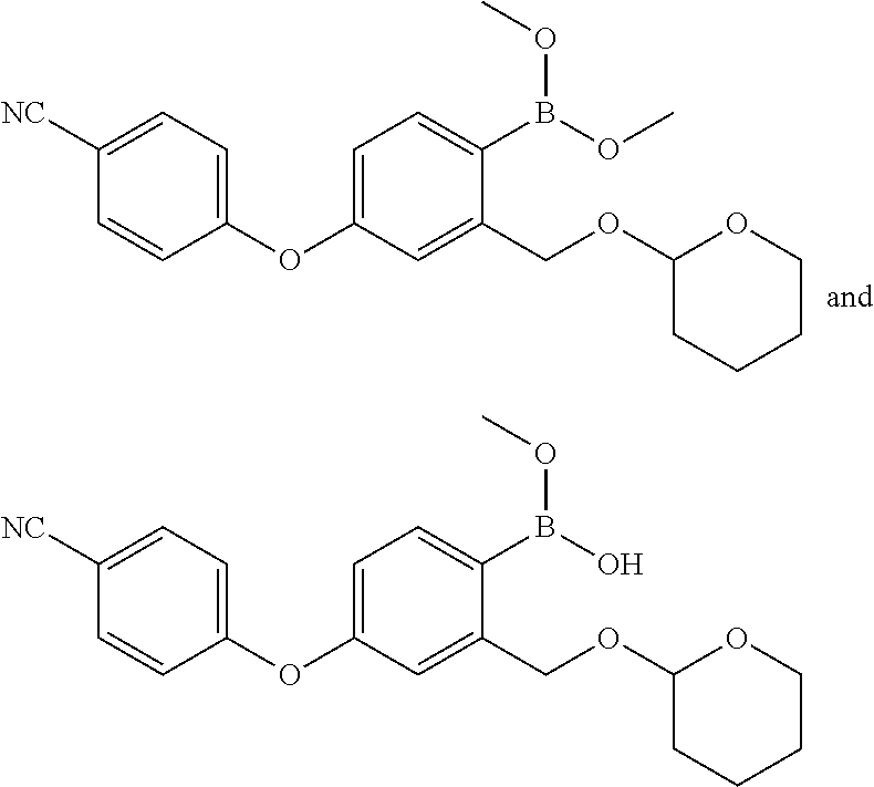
C1=C(OC2=CC=C([NC])C=C2)C=C(COC2CCCCO2)C(B(OC)OC)=C1.C1=C(OC2=CC=C([NC])C=C2)C=C(COC2CCCCO2)C(B(O)OC)=C1
